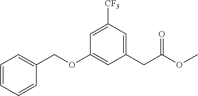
O(C1=CC(CC(OC)=O)=CC([CF3])=C1)CC1=CC=CC=C1
